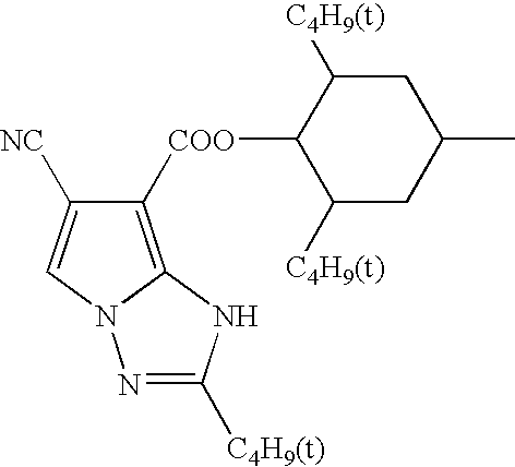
C1([COO]C2C([C4H9(t)])CC(C)CC2[C4H9(t)])=C2N(C=C1[NC])N=C([C4H9(t)])N2
